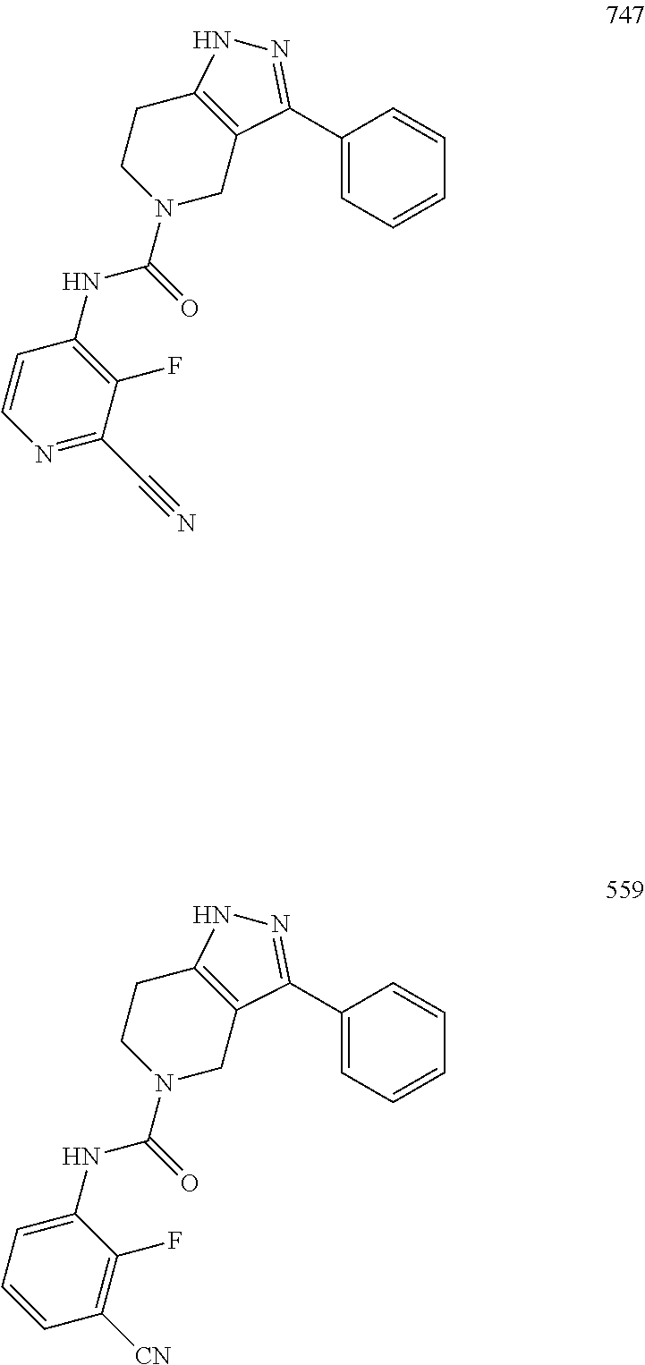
C1=CN=C(C#N)C(F)=C1NC(N1CC2=C(CC1)NN=C2C1=CC=CC=C1)=O.C1=C(NC(N2CC3=C(CC2)NN=C3C2=CC=CC=C2)=O)C(F)=C([CN])C=C1
